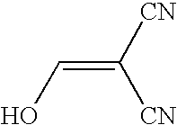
C(=C([CN])[CN])O
